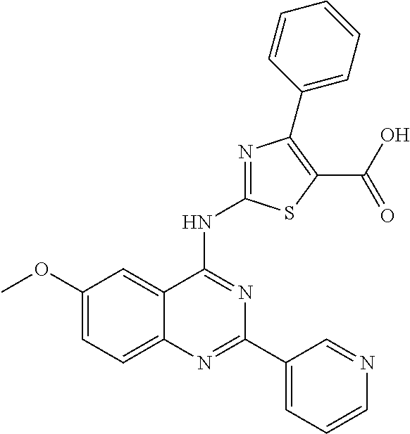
C12=CC=C(OC)C=C1C(NC1=NC(C3=CC=CC=C3)=C(C(O)=O)S1)=NC(C1=CC=CN=C1)=N2
